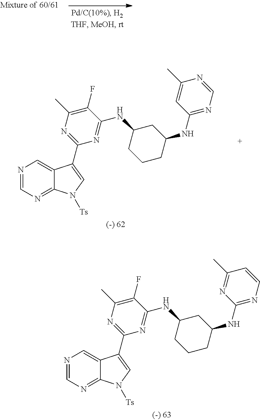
N1=CN=C2C(=C1)C(C1=NC(C)=C(F)C(NC3CCCC(NC4=NC=NC(C)=C4)C3)=N1)=CN2[Ts].N1=CN=C2C(=C1)C(C1=NC(C)=C(F)C(NC3CCCC(NC4=NC=CC(C)=N4)C3)=N1)=CN2[Ts]
